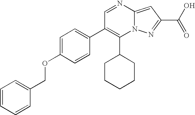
C1(C2CCCCC2)=C(C2=CC=C(OCC3=CC=CC=C3)C=C2)C=NC2=CC(C(O)=O)=NN12
